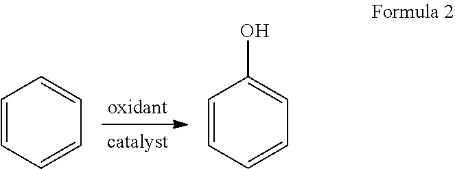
C1=CC=CC=C1.C1=CC=CC=C1O
